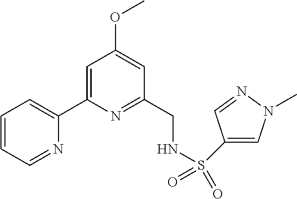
C1=CC=NC(C2=CC(OC)=CC(CNS(C3=CN(C)N=C3)(=O)=O)=N2)=C1
